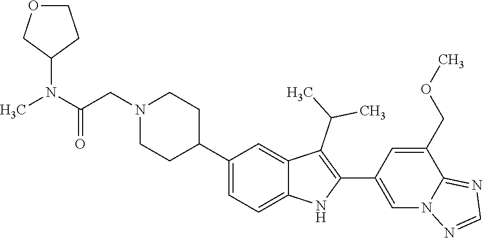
C1(C2CCN(CC(=O)N(C)C3CCOC3)CC2)=CC=C2C(=C1)C(C(C)C)=C(C1=CN3C(=NC=N3)C(COC)=C1)N2
